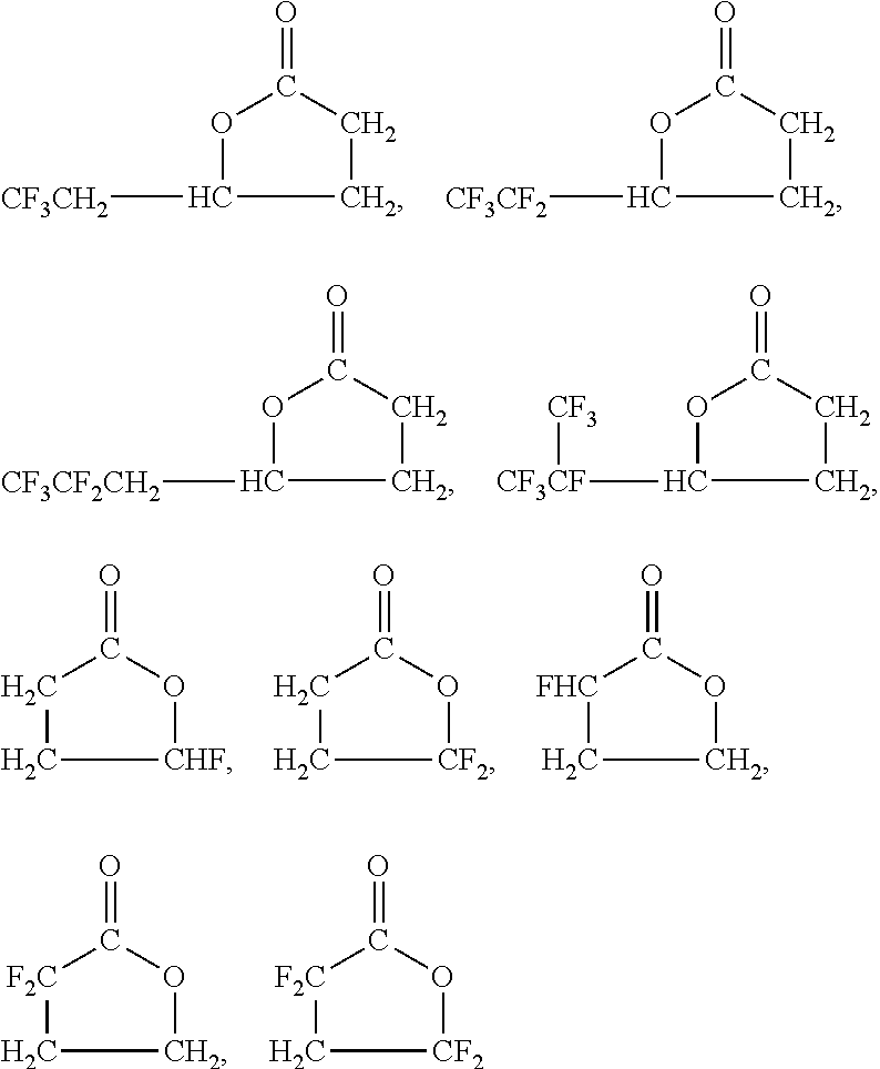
C1([CF3CH2])CCC(=O)O1.C1([CF3CF2])CCC(=O)O1.C1([CF3CF2CH2])CCC(=O)O1.C1([CF3CF][CF3])CCC(=O)O1.C1[CHF]OC(=O)C1.C1[CF2]OC(=O)C1.C1COC(=O)[FHC]1.C1COC(=O)[F2C]1.C1[CF2]OC(=O)[F2C]1
